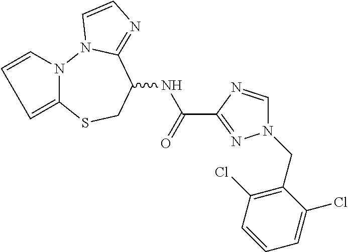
C1=CN2C(=C1)SCC(NC(=O)C1=NN(CC3=C(Cl)C=CC=C3Cl)C=N1)C1=NC=CN21
